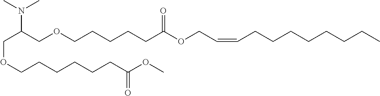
C(OCCCCCCC(OC)=O)C(COCCCCCC(OCC=CCCCCCCCC)=O)N(C)C
